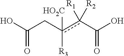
OC(Cc(c(C(O)=O)([R1])[R2])([R3])[HO2C])=O
